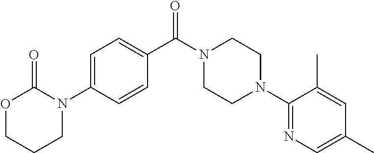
C1=C(N2C(=O)OCCC2)C=CC(C(N2CCN(C3=NC=C(C)C=C3C)CC2)=O)=C1
